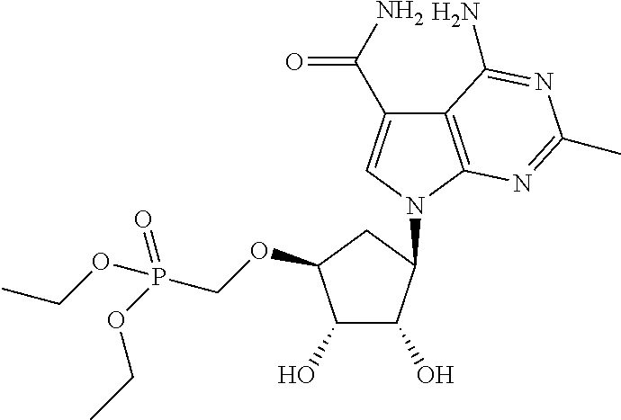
C12=C(N(C3C(O)C(O)C(OCP(OCC)(=O)OCC)C3)C=C1C(N)=O)N=C(C)N=C2N
